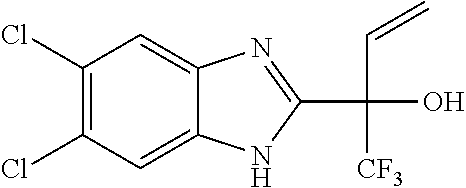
C1(Cl)=C(Cl)C=C2C(=C1)N=C(C(O)(C=C)[CF3])N2
